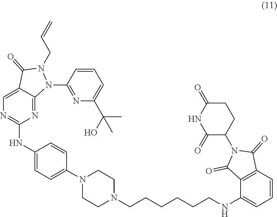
N1(C2=CC=C(NC3=NC=C4C(=N3)N(C3=NC(C(O)(C)C)=CC=C3)N(CC=C)C4=O)C=C2)CCN(CCCCCCNC2=CC=CC3=C2C(=O)N(C2CCC(=O)NC2=O)C3=O)CC1
